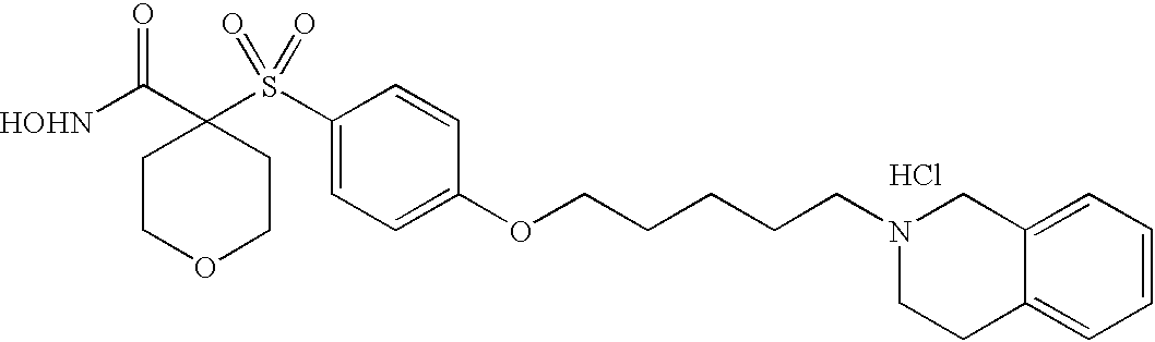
[HOHN]C(C1(S(C2=CC=C(OCCCCCN3CCC4=CC=CC=C4C3)C=C2)(=O)=O)CCOCC1)=O.Cl
